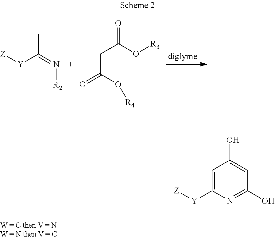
[Z][Y]C(=N[R2])C.O=C(O[R3])CC(=O)O[R4].C1=C([Y][Z])N=C(O)C=C1O
